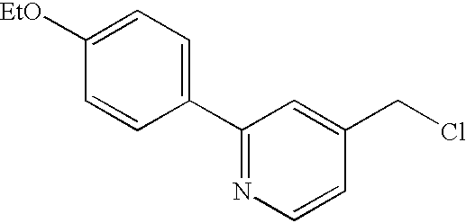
C1=C([EtO])C=CC(C2=NC=CC(CCl)=C2)=C1
